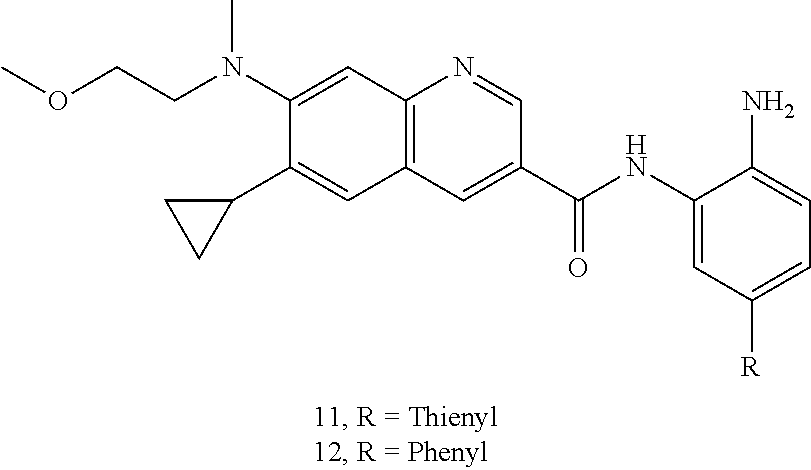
C1(N(CCOC)C)=CC2=C(C=C1C1CC1)C=C(C(=O)NC1=CC([R])=CC=C1N)C=N2
